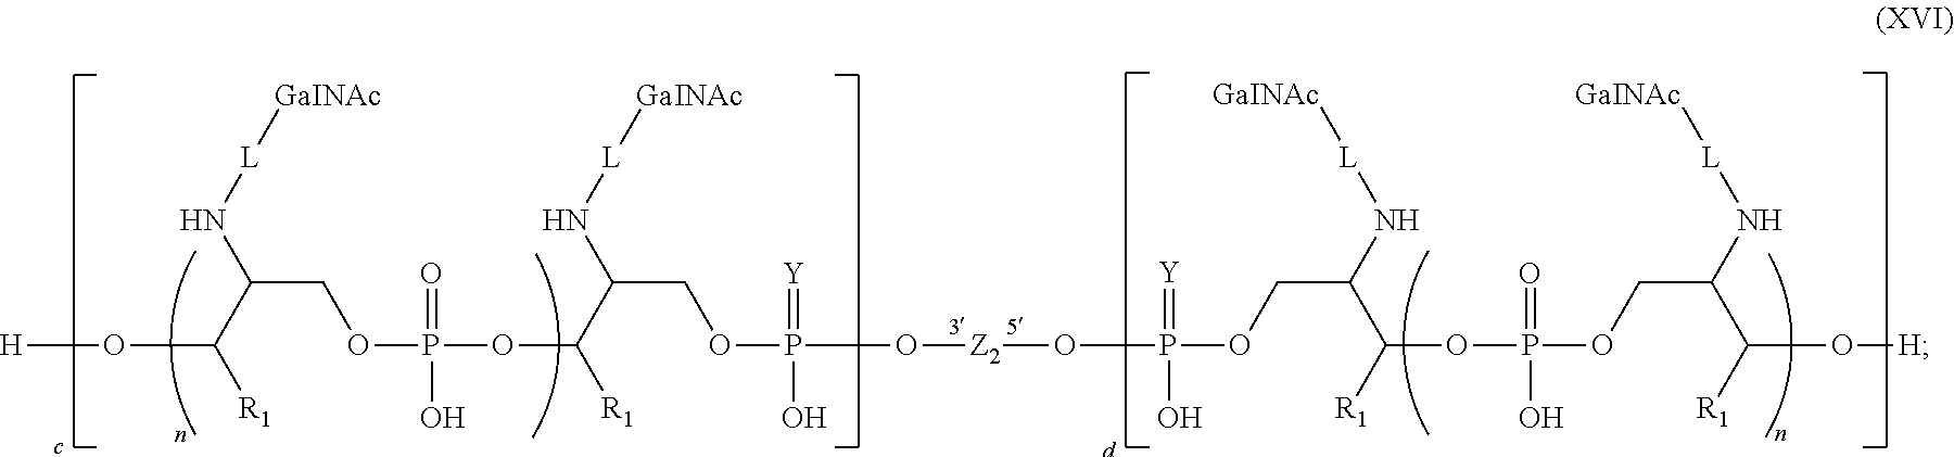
C(C(N[L][GaINAc])C(OP(OCC(C(O[H])[R1])N[L][GaINAc])(=O)O)[R1])OP(O[Z2]OP(OCC(C(OP(OCC(C(O[H])[R1])N[L][GaINAc])(=O)O)[R1])N[L][GaINAc])(=[Y])O)(=[Y])O
